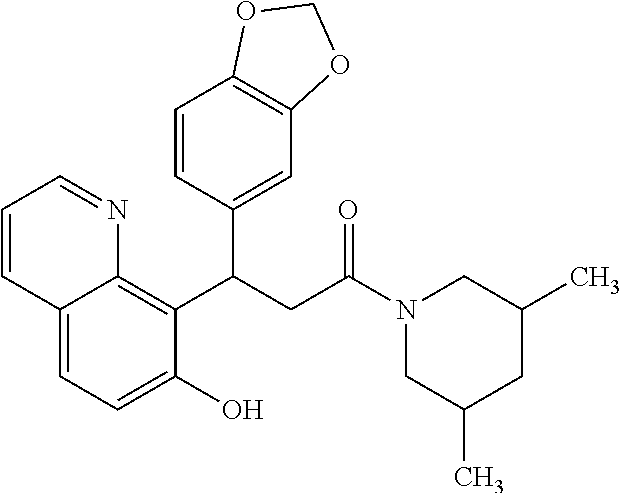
C12=CC=C(O)C(C(CC(N3CC(C)CC(C)C3)=O)C3=CC4=C(C=C3)OCO4)=C1N=CC=C2
